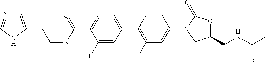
C(CNC(C1=CC=C(C2=C(F)C=C(N3CC(CNC(C)=O)OC3=O)C=C2)C=C1F)=O)C1=CN=CN1
